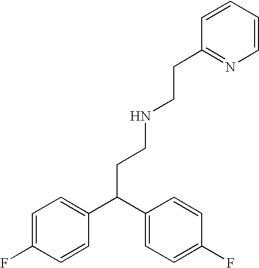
C1=C(F)C=CC(C(C2=CC=C(F)C=C2)CCNCCC2=NC=CC=C2)=C1
